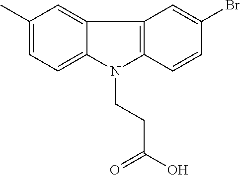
C1(C)=CC=C2C(=C1)C1=C(N2CCC(O)=O)C=CC(Br)=C1
